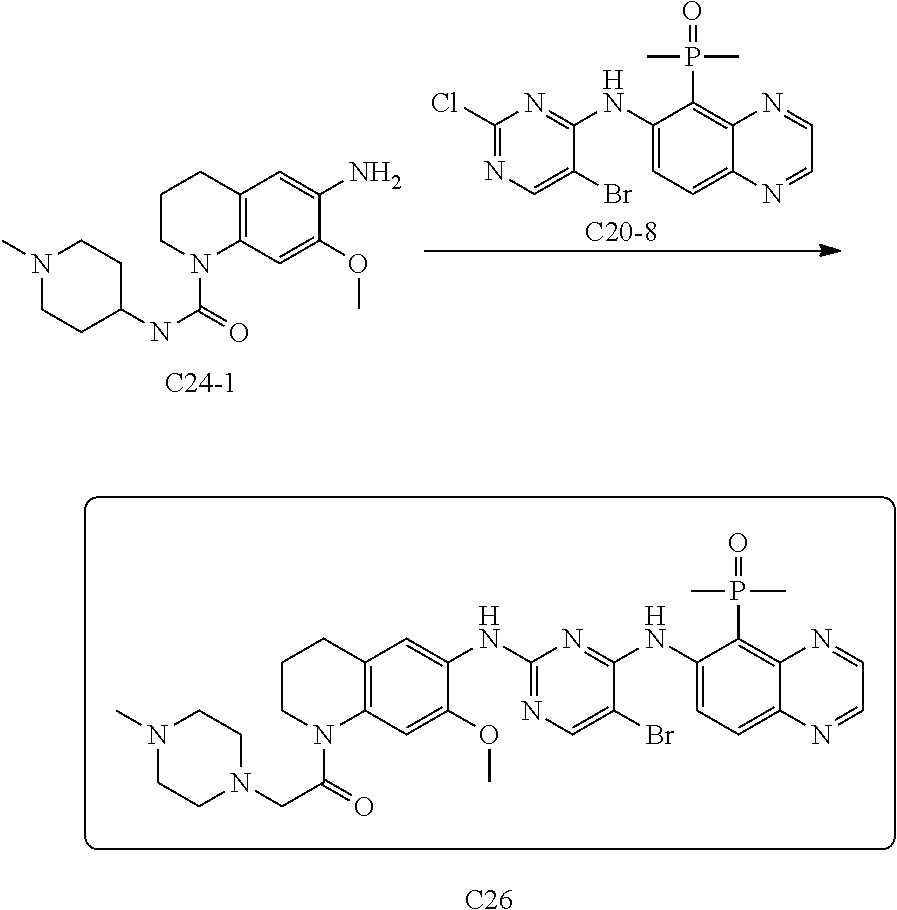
[C20-8].C1(NC2=NC(Cl)=NC=C2Br)=CC=C2C(=C1P(=O)(C)C)N=CC=N2.C1CN(C(=O)NC2CCN(C)CC2)C2=C(C1)C=C(N)C(OC)=C2.[C24-1].C1(NC2=NC(NC3=CC4=C(C=C3OC)N(C(=O)CN3CCN(C)CC3)CCC4)=NC=C2Br)=CC=C2C(=C1P(=O)(C)C)N=CC=N2.[C26]
